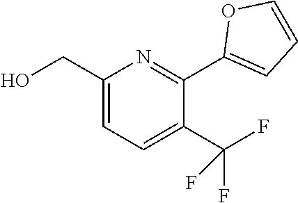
C1(CO)=CC=C(C(F)(F)F)C(C2=CC=CO2)=N1
